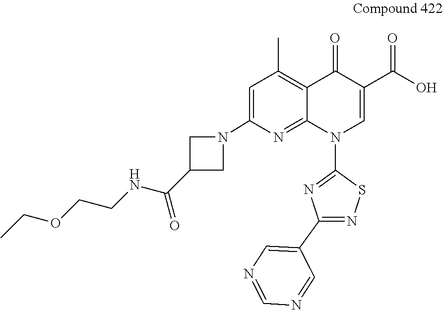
C1=C(N2CC(C(NCCOCC)=O)C2)N=C2C(=C1C)C(=O)C(C(O)=O)=CN2C1=NC(C2=CN=CN=C2)=NS1
